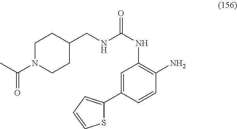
C1=C(C2=CC=CS2)C=CC(N)=C1NC(NCC1CCN(C(C)=O)CC1)=O
